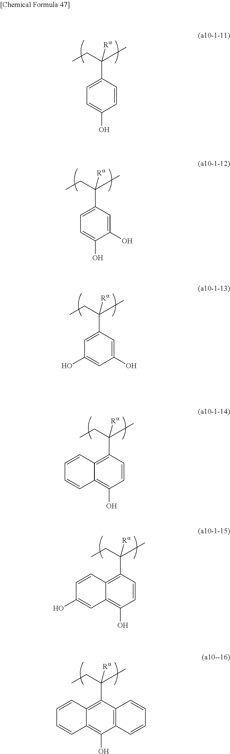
C1=C(C(CC)(C)[Ra])C=CC(O)=C1.C1=C(C(CC)(C)[Ra])C=C(O)C(O)=C1.C1=C(C(CC)(C)[Ra])C=C(O)C=C1O.C12=C(C(CC)(C)[Ra])C=CC(O)=C1C=CC=C2.C12=C(C(CC)(C)[Ra])C=CC(O)=C1C=C(O)C=C2.C12=C(C(CC)(C)[Ra])C3=C(C(O)=C1C=CC=C2)C=CC=C3
